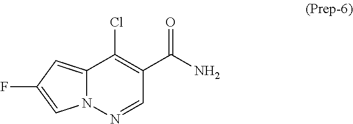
C12=CC(F)=CN1N=CC(C(N)=O)=C2Cl
